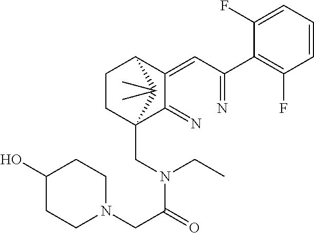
C1(=CC(=N)C2=C(F)C=CC=C2F)C(=N)C2(CN(C(CN3CCC(O)CC3)=O)CC)CCC1C2(C)C
